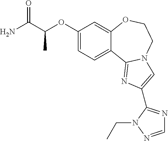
C1(OC(C(N)=O)C)=CC=C2C(=C1)OCCN1C2=NC(C2=NC=NN2CC)=C1
